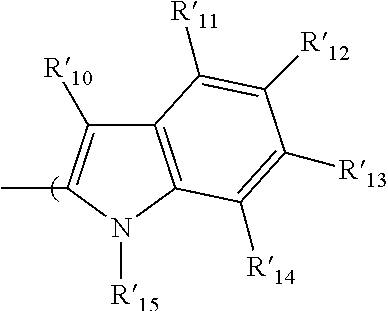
C12=C(N([R15])C(C)=C1[R10])C([R14])=C([R13])C([R12])=C2[R11]
